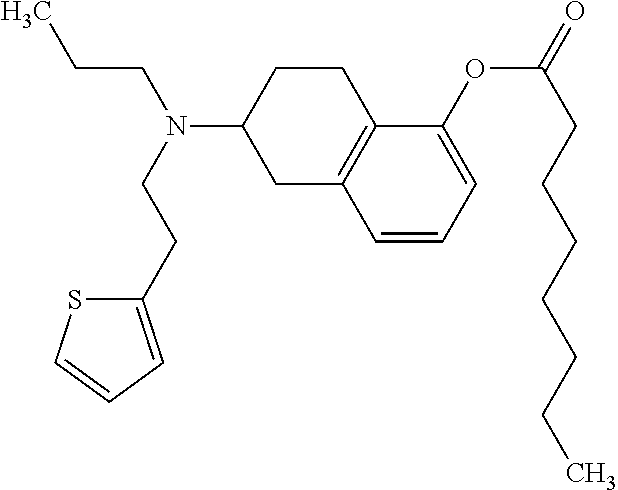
C1(OC(CCCCCCC)=O)=CC=CC2=C1CCC(N(CCC)CCC1=CC=CS1)C2
